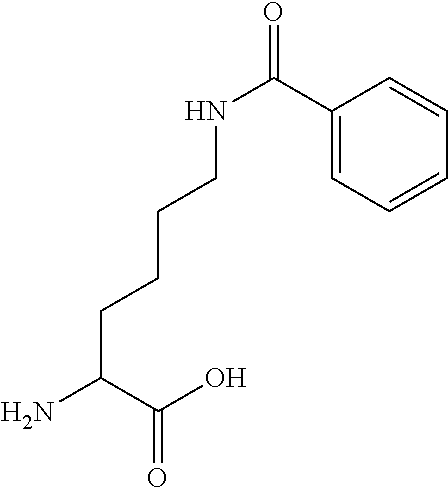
C(C(C(O)=O)N)CCCNC(=O)C1=CC=CC=C1
